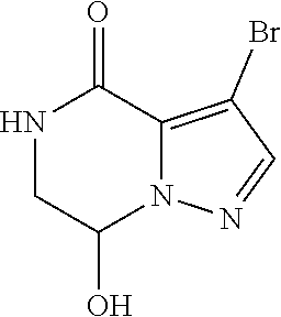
N1CC(O)N2C(=C(Br)C=N2)C1=O
